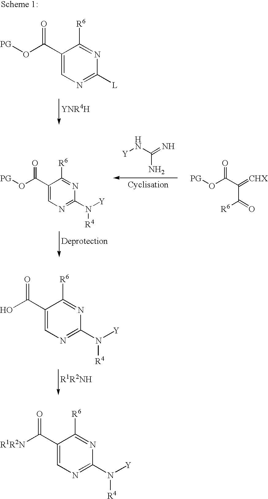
C1(C(O[PG])=O)=CN=C([L])N=C1[R6].C1(C(O)=O)=CN=C(N([Y])[R4])N=C1[R6].[Y]NC(=N)N.C(C(=O)[R6])(=[CHX])C(O[PG])=O.C1(C(O[PG])=O)=CN=C(N([Y])[R4])N=C1[R6].C1(C([R1R2N])=O)=CN=C(N([Y])[R4])N=C1[R6]
